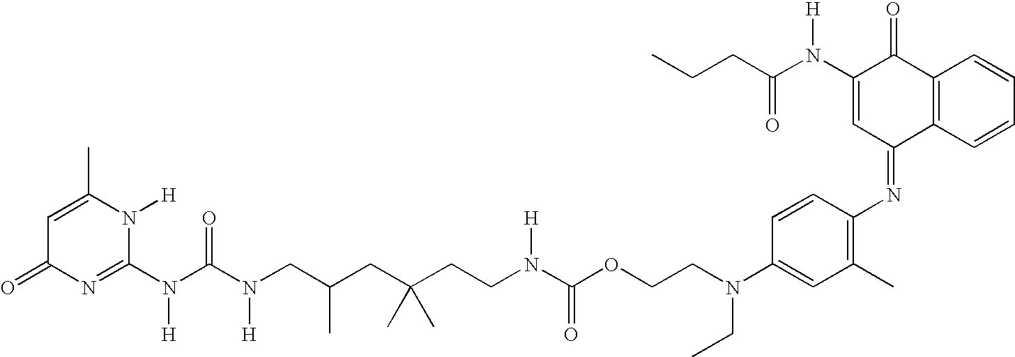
C1=C(C)N([H])C(N(C(N(CC(CC(CCN(C(OCCN(C2=CC(C)=C(N=C3C4=C(C(=O)C(N(C(CCC)=O)[H])=C3)C=CC=C4)C=C2)CC)=O)[H])(C)C)C)[H])=O)[H])=NC1=O
